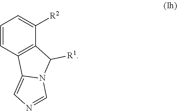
C1=CC2=C(C([R2])=C1)C([R1])N1C2=CN=C1
